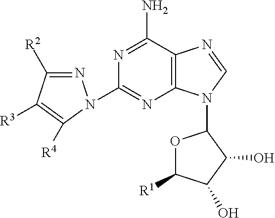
N1=C(N)C2=C(N=C1N1N=C([R2])C([R3])=C1[R4])N(C1OC([R1])C(O)C1O)C=N2
